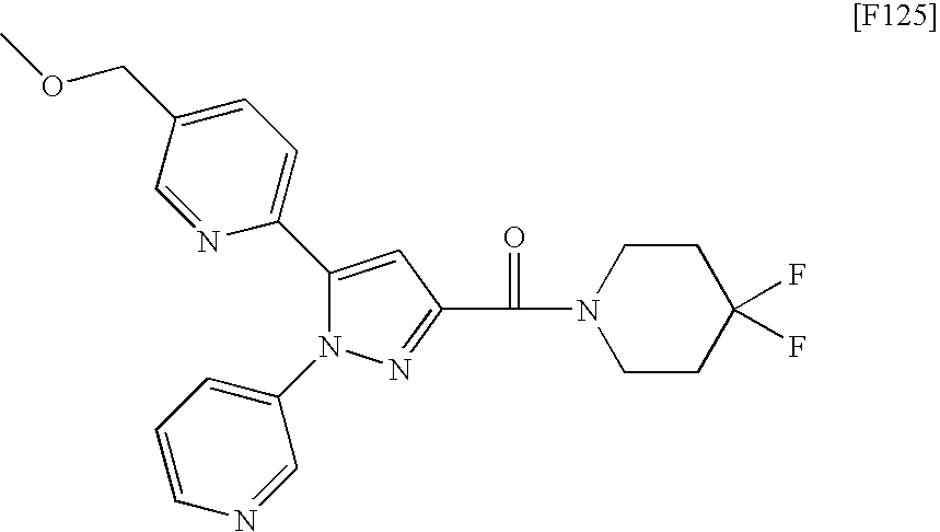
C1(C2=CC=C(COC)C=N2)=CC(C(=O)N2CCC(F)(F)CC2)=NN1C1=CC=CN=C1
